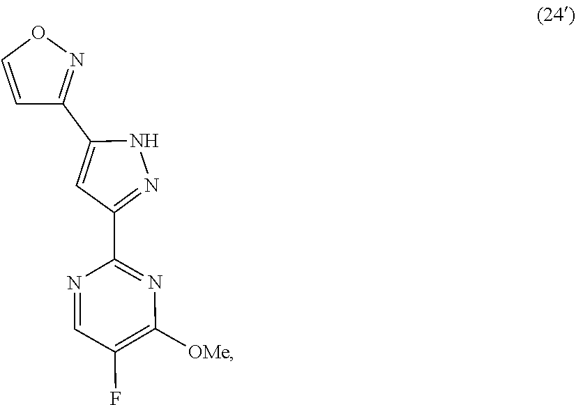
N1C(C2=NOC=C2)=CC(C2=NC([OMe])=C(F)C=N2)=N1
